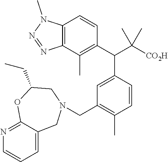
C12=C(C(C)=C(C(C([CO2H])(C)C)C3=CC(CN4CC5=CC=CN=C5OC(CC)C4)=C(C)C=C3)C=C1)N=NN2C
